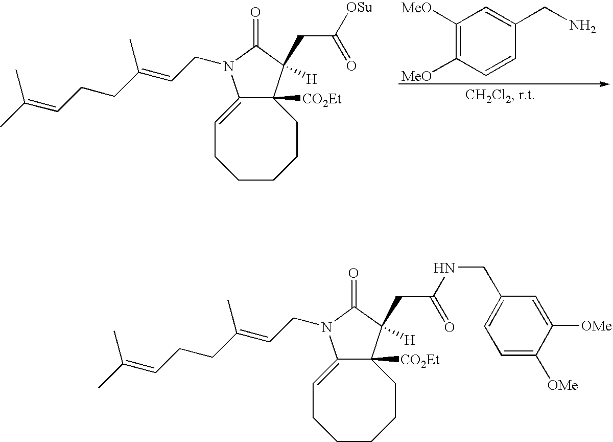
C1([MeO])=C([MeO])C=CC(CN)=C1.C(CN1C2=CCCCCCC2([CO2Et])C(CC([OSu])=O)([H])C1=O)=C(CCC=C(C)C)C.C(CN1C2=CCCCCCC2([CO2Et])C(CC(=O)NCC2=CC=C([OMe])C([OMe])=C2)([H])C1=O)=C(CCC=C(C)C)C
